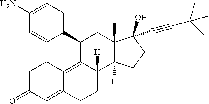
C1(C2=CC=C(N)C=C2)C2=C3C(=CC(=O)CC3)CCC2([H])C2([H])C(C)(C1)C(C#CC(C)(C)C)(O)CC2
